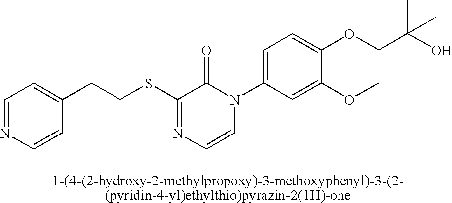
C(SC1=NC=CN(C2=CC=C(OCC(O)(C)C)C(OC)=C2)C1=O)CC1=CC=NC=C1
